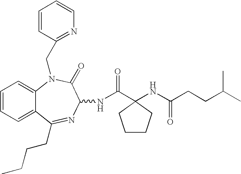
C1=CC=C2C(=C1)N(CC1=NC=CC=C1)C(=O)C(NC(C1(NC(CCC(C)C)=O)CCCC1)=O)N=C2CCCC
